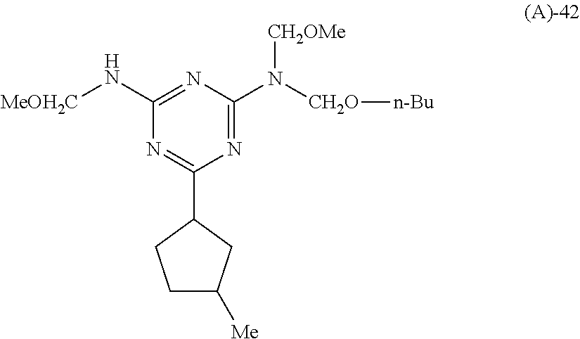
N1=C(N([CH2O][n-Bu])[CH2OMe])N=C(N[MeOH2C])N=C1C1CCC([Me])C1
